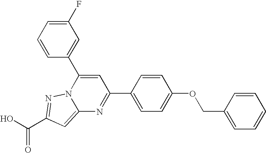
O=C(O)C1=NN2C(=C1)N=C(C1=CC=C(OCC3=CC=CC=C3)C=C1)C=C2C1=CC(F)=CC=C1
